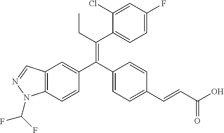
C1=CC2=C(C=C1C(C1=CC=C(C=CC(O)=O)C=C1)=C(C1=CC=C(F)C=C1Cl)CC)C=NN2C(F)F
